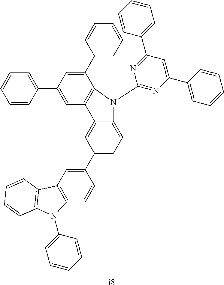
C1=CC(C2=CC3=C(C(C4=CC=CC=C4)=C2)N(C2=NC(C4=CC=CC=C4)=CC(C4=CC=CC=C4)=N2)C2=CC=C(C4=CC5=C(C=C4)N(C4=CC=CC=C4)C4=C5C=CC=C4)C=C32)=CC=C1.[i8]
